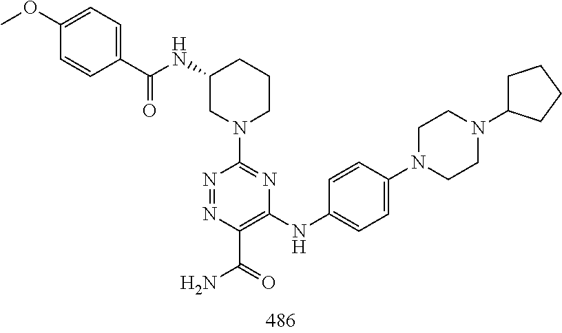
N1=NC(C(N)=O)=C(NC2=CC=C(N3CCN(C4CCCC4)CC3)C=C2)N=C1N1CCCC(NC(C2=CC=C(OC)C=C2)=O)C1
